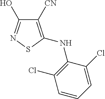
C1([CN])=C(NC2=C(Cl)C=CC=C2Cl)SN=C1O
